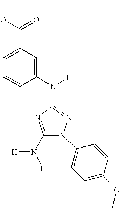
C1(N([H])[H])=NC(N(C2=CC(C(=O)OC)=CC=C2)[H])=NN1C1=CC=C(OC)C=C1
